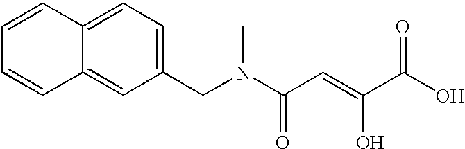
C1=CC2=CC=C(CN(C(C=C(C(O)=O)O)=O)C)C=C2C=C1
